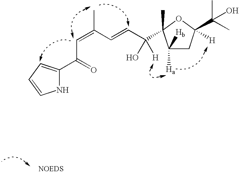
N1C(C(=O)C=C(C)C=CC(C2(C)C([Ha])([Hb])CC(C(C)(C)O)([H])O2)(O)[H])=CC=C1
